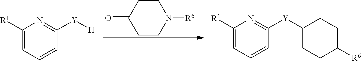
C1CN([R6])CCC1=O.C1([R1])=CC=CC([Y][H])=N1.C1([R1])=CC=CC([Y]C2CCC([R6])CC2)=N1
